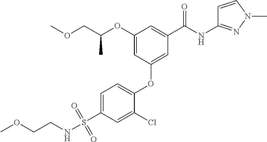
C1=C(Cl)C(OC2=CC(C(NC3=NN(C)C=C3)=O)=CC(OC(COC)C)=C2)=CC=C1S(NCCOC)(=O)=O
